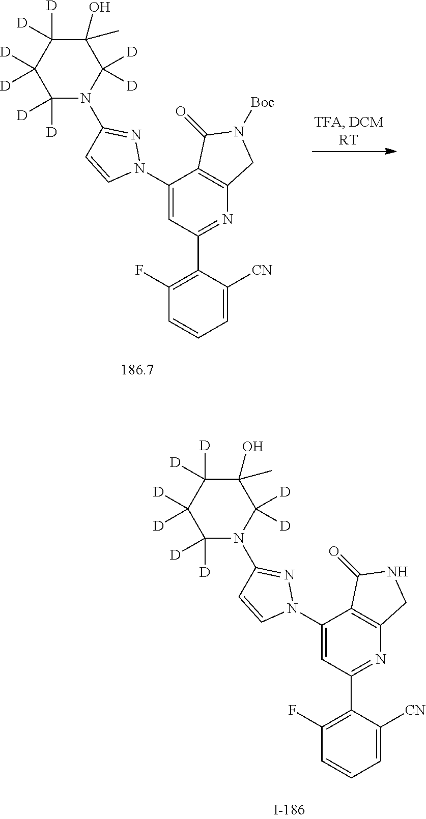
C1=CN(C2=CC(C3=C(F)C=CC=C3[CN])=NC3=C2C(=O)N([Boc])C3)N=C1N1C([D])([D])C([D])([D])C([D])([D])C(O)(C)C1([D])[D].C1=CN(C2=CC(C3=C(F)C=CC=C3[CN])=NC3=C2C(=O)NC3)N=C1N1C([D])([D])C([D])([D])C([D])([D])C(O)(C)C1([D])[D]
